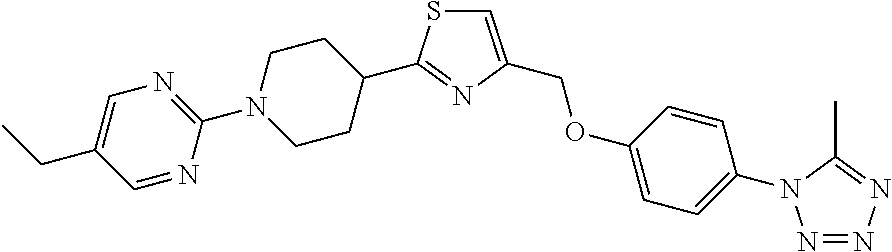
C1(N2CCC(C3=NC(COC4=CC=C(N5N=NN=C5C)C=C4)=CS3)CC2)=NC=C(CC)C=N1
